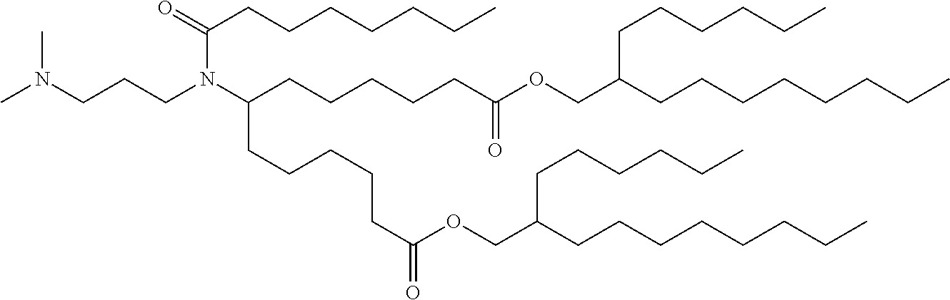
CN(CCCN(C(CCCCCCC)=O)C(CCCCCC(OCC(CCCCCCCC)CCCCCC)=O)CCCCCC(OCC(CCCCCCCC)CCCCCC)=O)C
